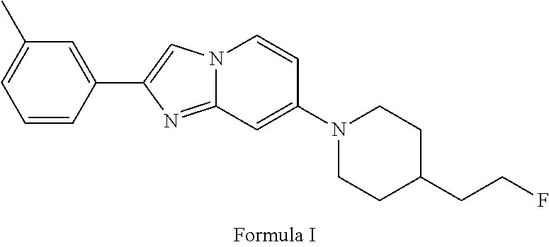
N12C(=NC(C3=CC(C)=CC=C3)=C1)C=C(N1CCC(CCF)CC1)C=C2
